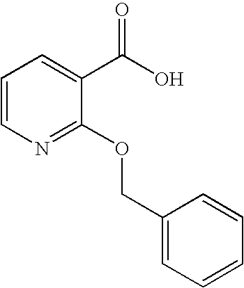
C1=CN=C(OCC2=CC=CC=C2)C(C(O)=O)=C1
